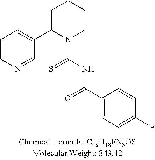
C1=CN=CC(C2N(C(NC(C3=CC=C(F)C=C3)=O)=S)CCCC2)=C1
